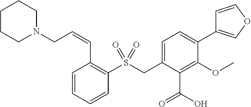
C1=CC=CC(S(CC2=CC=C(C3=COC=C3)C(OC)=C2C(O)=O)(=O)=O)=C1C=CCN1CCCCC1
